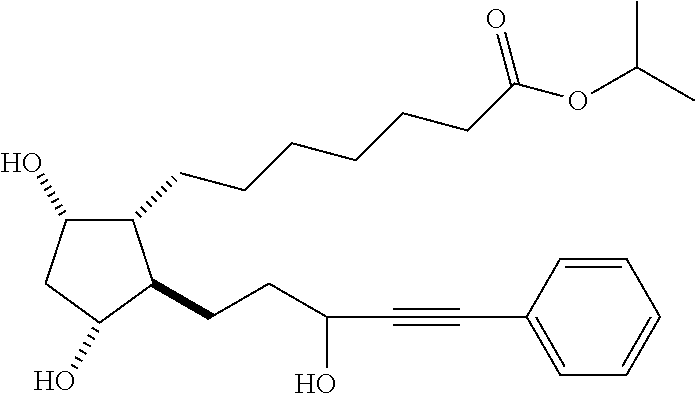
C1(O)CC(O)C(CCC(C#CC2=CC=CC=C2)O)C1CCCCCCC(OC(C)C)=O
